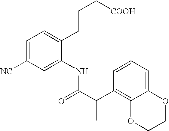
C1=C([NC])C=C(NC(C(C2=C3C(=CC=C2)OCCO3)C)=O)C(CCC[COOH])=C1
